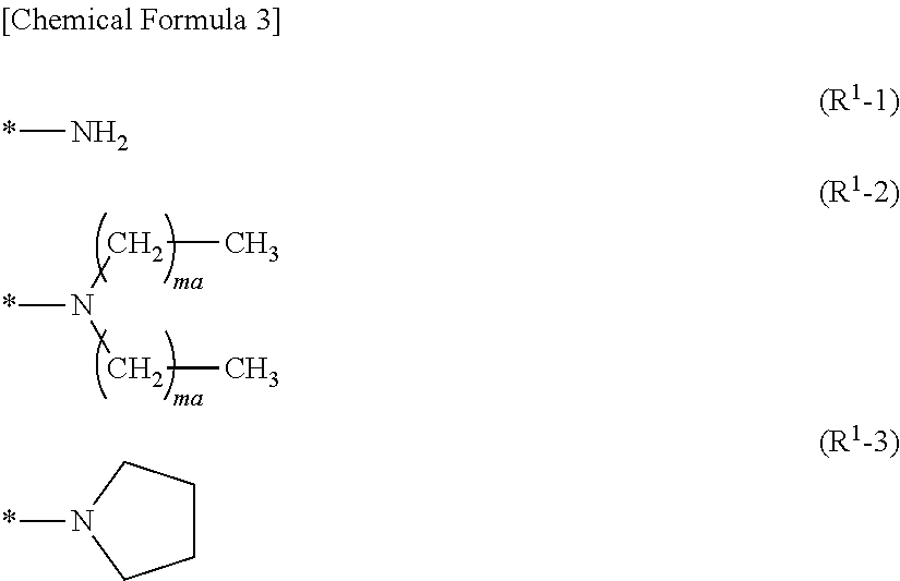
*N(CC)CC.*N.C1CCN(*)C1
